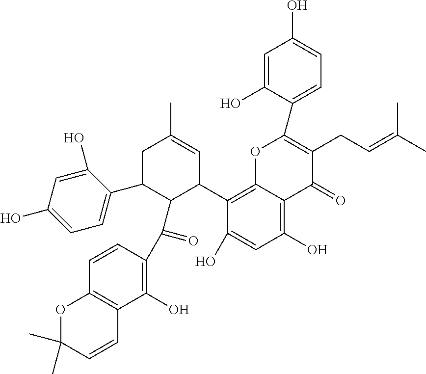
C1=C(O)C(C2=C(CC=C(C)C)C(=O)C3=C(O)C=C(O)C(C4C=C(C)CC(C5=CC=C(O)C=C5O)C4C(=O)C4=C(O)C5=C(C=C4)OC(C)(C)C=C5)=C3O2)=CC=C1O
